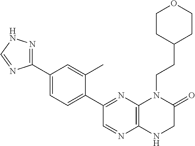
C1(C2=NNC=N2)=CC=C(C2=NC3=C(N=C2)NCC(=O)N3CCC2CCOCC2)C(C)=C1
